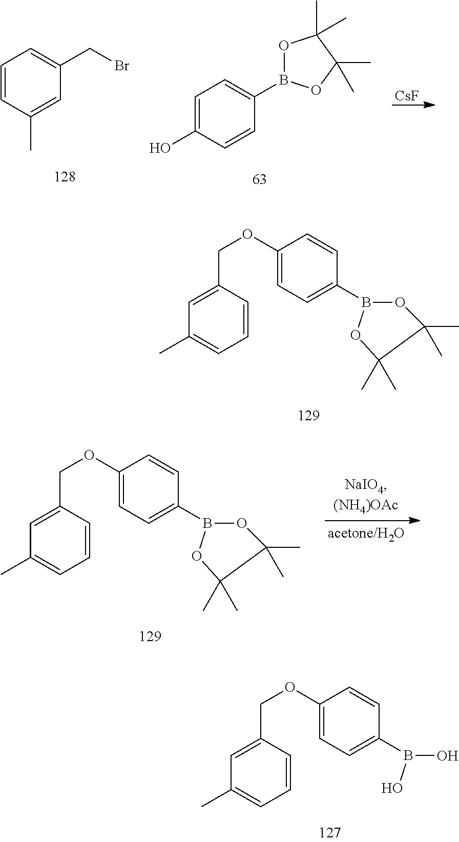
C1=CC(C)=CC(CBr)=C1.C1=C(O)C=CC(B2OC(C)(C)C(C)(C)O2)=C1.[CsF].C1=CC(COC2=CC=C(B3OC(C)(C)C(C)(C)O3)C=C2)=CC(C)=C1.C1=CC(COC2=CC=C(B3OC(C)(C)C(C)(C)O3)C=C2)=CC(C)=C1.C1=CC(COC2=CC=C(B(O)O)C=C2)=CC(C)=C1
